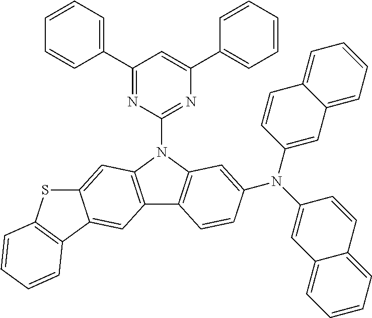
C1(C2=CC=CC=C2)=NC(N2C3=C(C4=C2C=C2C(=C4)C4=C(S2)C=CC=C4)C=CC(N(C2=CC4=CC=CC=C4C=C2)C2=CC4=CC=CC=C4C=C2)=C3)=NC(C2=CC=CC=C2)=C1
